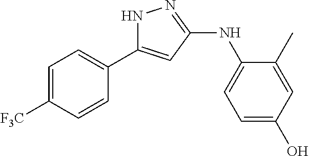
N1C(C2=CC=C([F3C])C=C2)=CC(NC2=CC=C(O)C=C2C)=N1
